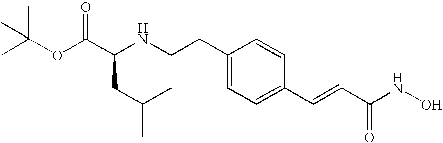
O(C(C(NCCC1=CC=C(C=CC(NO)=O)C=C1)CC(C)C)=O)C(C)(C)C
